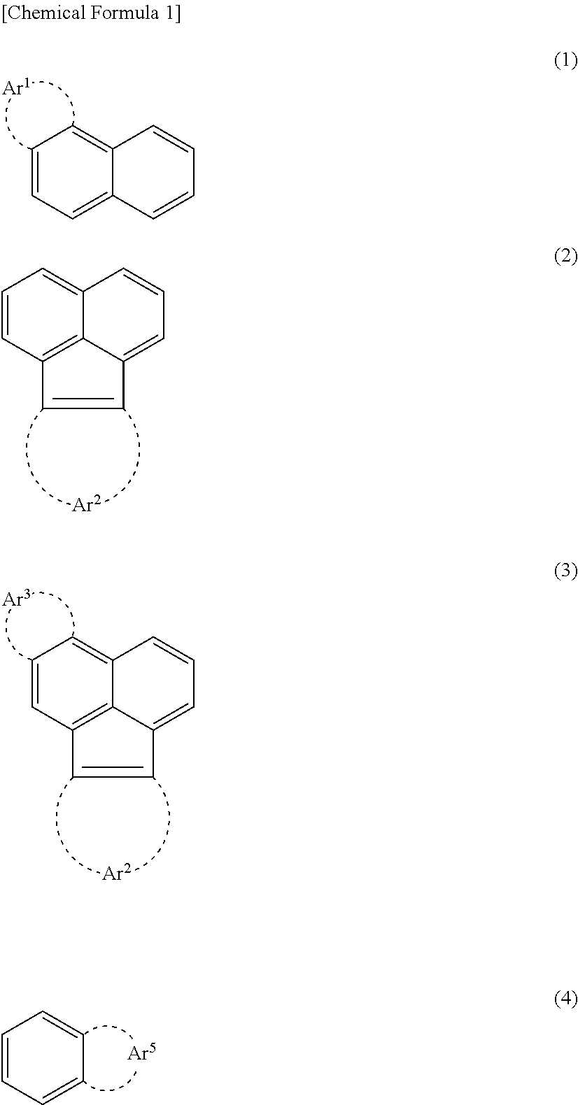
C1=CC=C2C(=C1)C=CC=C2.C1=CC2=C3C(=C1)C=CC=C3C=C2.C1=CC=CC=C1.C1=CC2=C3C(=C1)C=CC=C3C=C2
